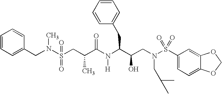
S(CC(C(N(C(C(CN(S(C1=CC=C2C(=C1)OCO2)(=O)=O)CC(C)C)O)CC1=CC=CC=C1)[H])=O)C)(N(CC1=CC=CC=C1)C)(=O)=O
